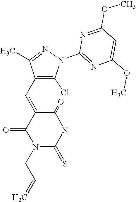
C1(=O)C(=CC2=C(Cl)N(C3=NC(OC)=CC(OC)=N3)N=C2C)C(=O)N(CC=C)C(=S)N1
